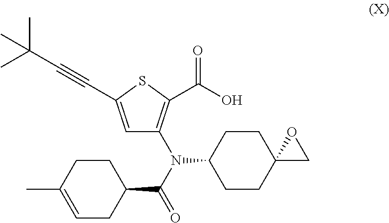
C12(CCC(N(C3=C(C(=O)O)SC(C#CC(C)(C)C)=C3)C(C3CCC(C)=CC3)=O)CC1)CO2
